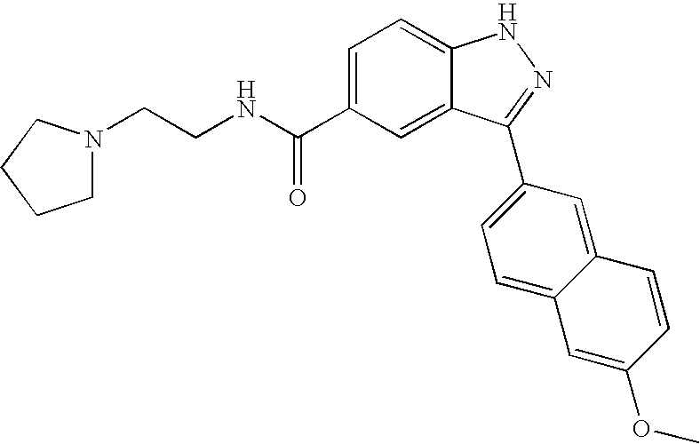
C(CNC(C1=CC=C2C(=C1)C(C1=CC=C3C(=C1)C=CC(OC)=C3)=NN2)=O)N1CCCC1
